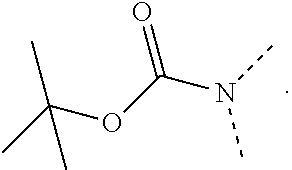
CC(OC(N(C)C)=O)(C)C
